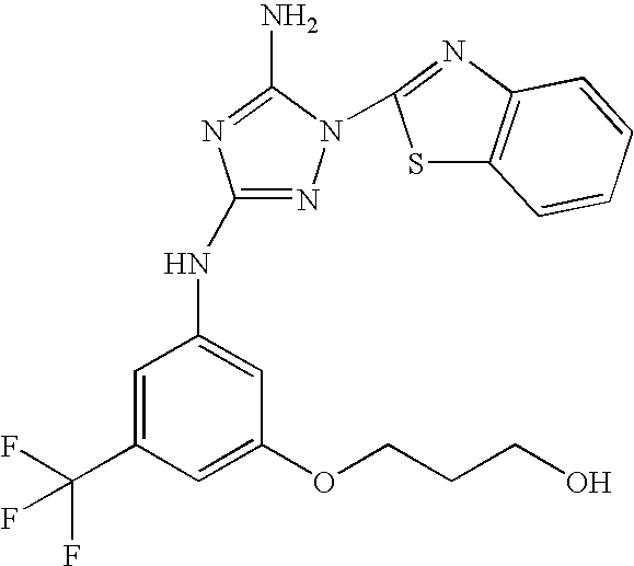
N1=C(NC2=CC(OCCCO)=CC(C(F)(F)F)=C2)N=C(N)N1C1=NC2=C(S1)C=CC=C2
